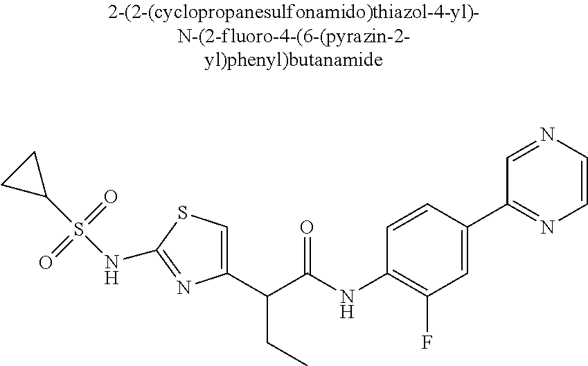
C1(C(C(NC2=C(F)C=C(C3=NC=CN=C3)C=C2)=O)CC)=CSC(NS(C2CC2)(=O)=O)=N1
